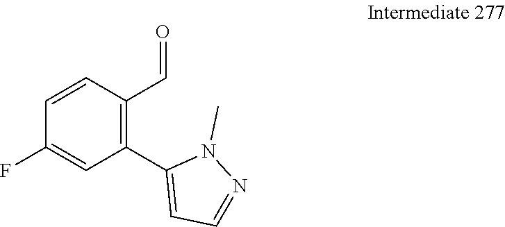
C1(C=O)=C(C2=CC=NN2C)C=C(F)C=C1
